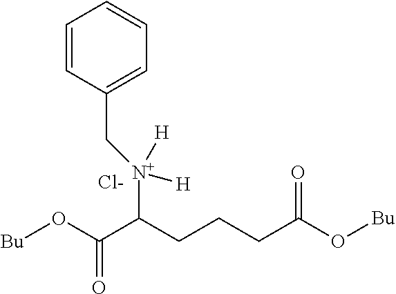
[Bu]OC(C(CCCC(O[Bu])=O)[N+](CC1=CC=CC=C1)([H])[H])=O.[Cl-]
